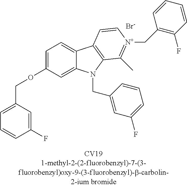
C1(F)=CC(COC2=CC=C3C(=C2)N(CC2=CC(F)=CC=C2)C2=C3C=C[N+](CC3=C(F)C=CC=C3)=C2C)=CC=C1.[Br-]
